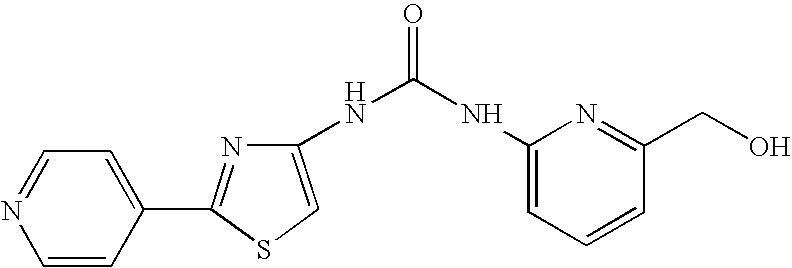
C1=CC(C2=NC(NC(=O)NC3=CC=CC(CO)=N3)=CS2)=CC=N1
